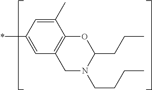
C1(C)=CC(*)=CC2=C1OC(CCC)N(CCCC)C2
